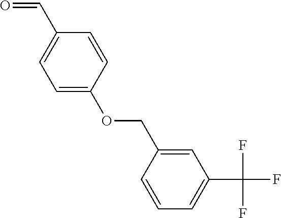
O=CC1=CC=C(OCC2=CC(C(F)(F)F)=CC=C2)C=C1
